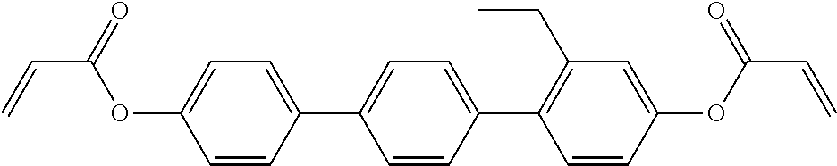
O(C1=CC=C(C2=CC=C(C3=C(CC)C=C(OC(=O)C=C)C=C3)C=C2)C=C1)C(C=C)=O
